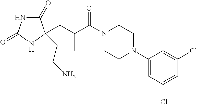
C1(=O)NC(=O)NC1(CC(C(N1CCN(C2=CC(Cl)=CC(Cl)=C2)CC1)=O)C)CCN
